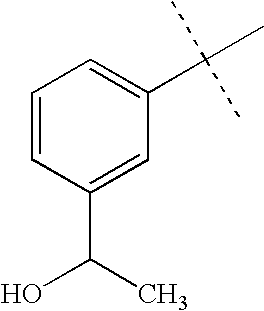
C1=CC(C(O)C)=CC(C(C)(C)C)=C1
